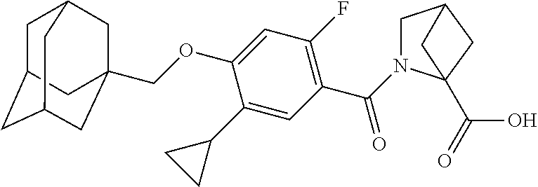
C1C2CC3CC(COC4=CC(F)=C(C(=O)N5CC6CC5(C(=O)O)C6)C=C4C4CC4)(CC1C3)C2
